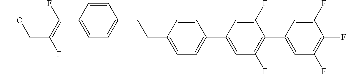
C(C1=CC=C(C2=CC(F)=C(C3=CC(F)=C(F)C(F)=C3)C(F)=C2)C=C1)CC1=CC=C(C(=C(F)COC)F)C=C1
